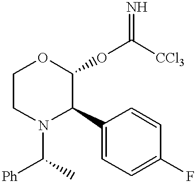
C1(C2C(OC([CCl3])=N)OCCN2C([Ph])C)=CC=C(F)C=C1
